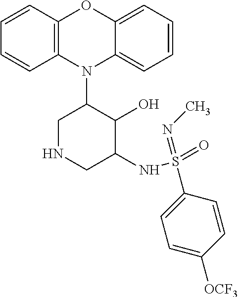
N1(C2CNCC(NS(=O)(=NC)C3=CC=C([OCF3])C=C3)C2O)C2=C(C=CC=C2)OC2=CC=CC=C12
